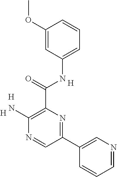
C1(N)=C(C(NC2=CC=CC(OC)=C2)=O)N=C(C2=CN=CC=C2)C=N1.[H].[H].[H]
